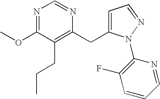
C1=C(CC2=C(CCC)C(OC)=NC=N2)N(C2=C(F)C=CC=N2)N=C1
